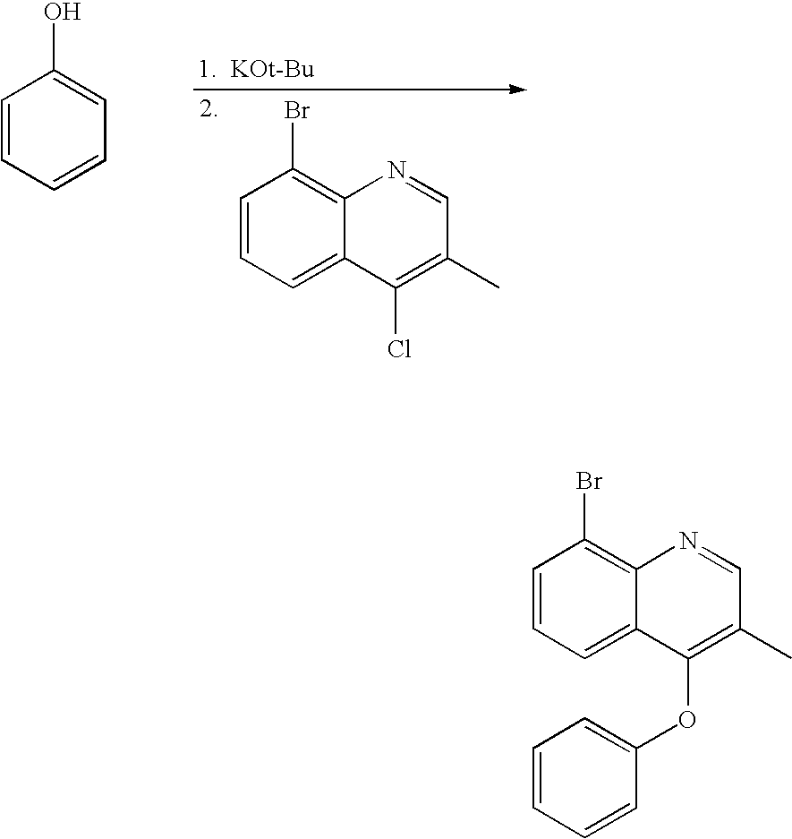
C1=CC=C2C(=C1Br)N=CC(C)=C2Cl.C1=CC=CC=C1O.C1=CC=C2C(=C1Br)N=CC(C)=C2OC1=CC=CC=C1
